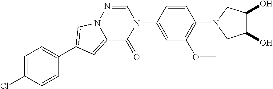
C1(OC)=C(N2CC(O)C(O)C2)C=CC(N2C=NN3C(=CC(C4=CC=C(Cl)C=C4)=C3)C2=O)=C1
